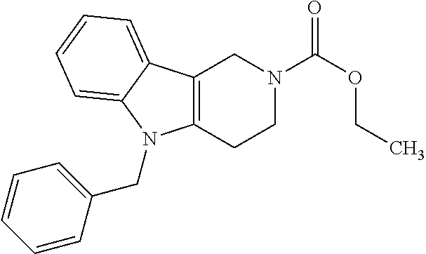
C12=C(CCN(C(OCC)=O)C1)N(CC1=CC=CC=C1)C1=CC=CC=C21
